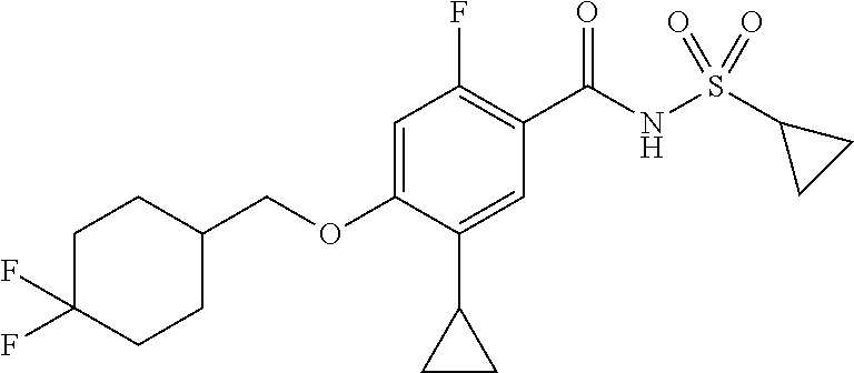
C1(F)=C(C(NS(C2CC2)(=O)=O)=O)C=C(C2CC2)C(OCC2CCC(F)(F)CC2)=C1
